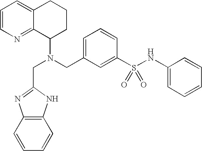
N(CC1=CC=CC(S(NC2=CC=CC=C2)(=O)=O)=C1)(C1CCCC2=CC=CN=C12)CC1=NC2=C(C=CC=C2)N1
